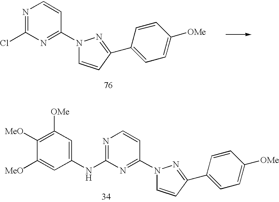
N1=C(NC2=CC([OMe])=C([MeO])C([MeO])=C2)N=C(N2C=CC(C3=CC=C([OMe])C=C3)=N2)C=C1.N1=C(Cl)N=C(N2C=CC(C3=CC=C([OMe])C=C3)=N2)C=C1
